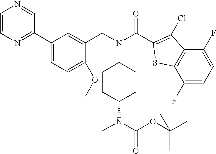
C1CC(N(C)C(OC(C)(C)C)=O)CCC1N(CC1=CC(C2=NC=CN=C2)=CC=C1OC)C(=O)C1=C(Cl)C2=C(C(F)=CC=C2F)S1
